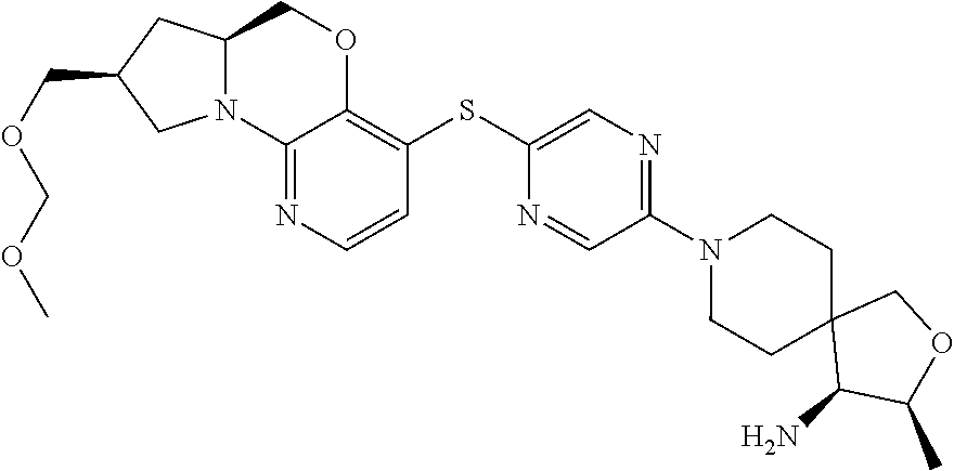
C12=NC=CC(SC3=CN=C(N4CCC5(CC4)C(N)C(C)OC5)C=N3)=C1OCC1N2CC(COCOC)C1
